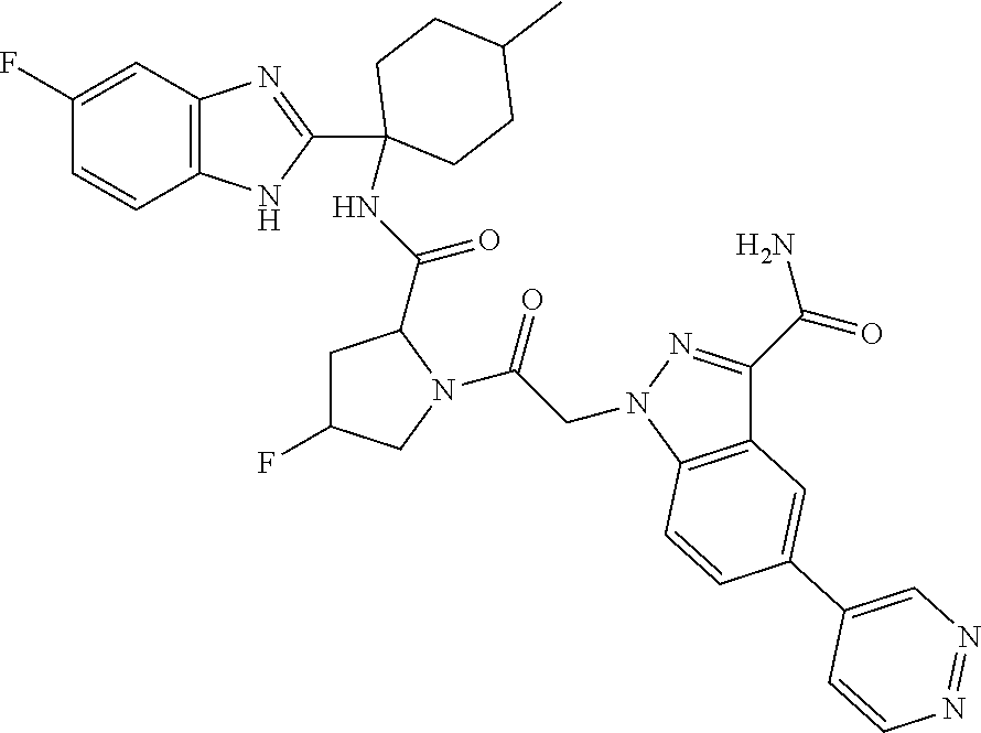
C12=C(C=C(F)C=C1)N=C(C1(NC(=O)C3CC(F)CN3C(CN3N=C(C(=O)N)C4=C3C=CC(C3=CN=NC=C3)=C4)=O)CCC(C)CC1)N2
